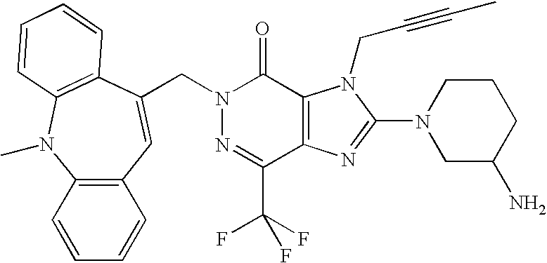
N1=C(C(F)(F)F)C2=C(C(=O)N1CC1=CC3=C(N(C)C4=C1C=CC=C4)C=CC=C3)N(CC#CC)C(N1CC(N)CCC1)=N2
